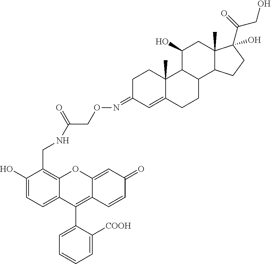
C1=C(O)C(CNC(CON=C2C=C3C(C)(CC2)C2C(O)CC4(C)C(C(=O)CO)(O)CCC4C2CC3)=O)=C2OC3=CC(=O)C=CC3=C(C3=CC=CC=C3[COOH])C2=C1
